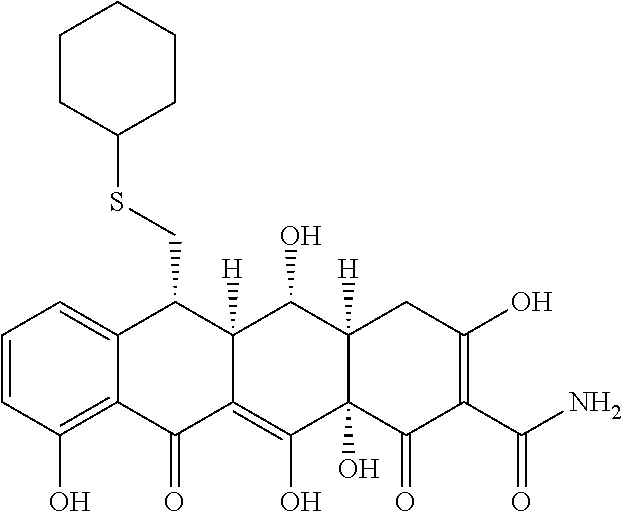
C1=CC(O)=C2C(=C1)C(CSC1CCCCC1)C1([H])C(=C(O)C3(O)C([H])(C1O)CC(O)=C(C(N)=O)C3=O)C2=O
